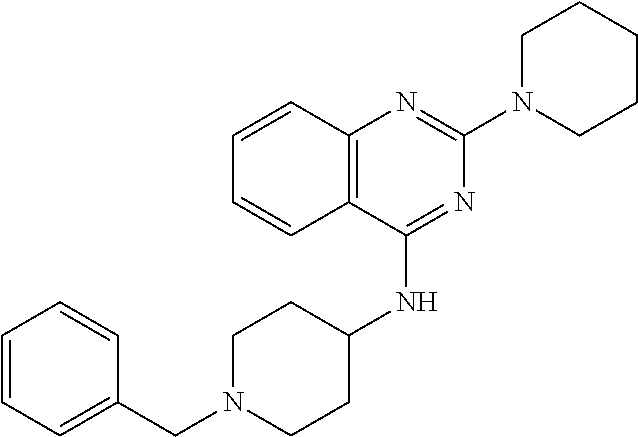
C12=C(C(NC3CCN(CC4=CC=CC=C4)CC3)=NC(N3CCCCC3)=N1)C=CC=C2
